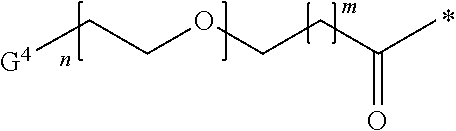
[G4]CCOCCC(C)=O
